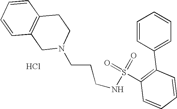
C(CCNS(=O)(=O)C1=C(C2=CC=CC=C2)C=CC=C1)N1CC2=C(C=CC=C2)CC1.Cl
